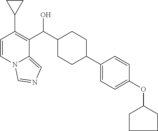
C1=CN2C(=CN=C2)C(C(C2CCC(C3=CC=C(OC4CCCC4)C=C3)CC2)O)=C1C1CC1
